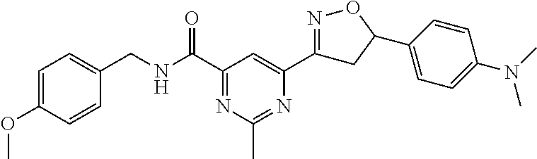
C1=C(OC)C=CC(CNC(C2=NC(C)=NC(C3=NOC(C4=CC=C(N(C)C)C=C4)C3)=C2)=O)=C1
